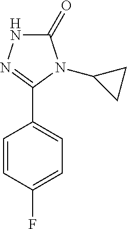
C1=CC(F)=CC=C1C1=NNC(=O)N1C1CC1
